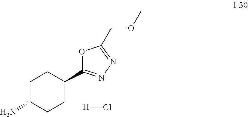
C1C(N)CCC(C2=NN=C(COC)O2)C1.[H]Cl
